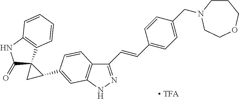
C1(=O)C2(C3=C(N1)C=CC=C3)CC2C1=CC2=C(C(C=CC3=CC=C(CN4CCCOCC4)C=C3)=NN2)C=C1
